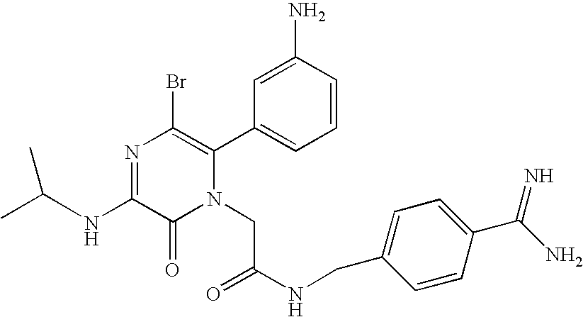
N(C1=NC(Br)=C(C2=CC=CC(N)=C2)N(CC(NCC2=CC=C(C(=N)N)C=C2)=O)C1=O)C(C)C
